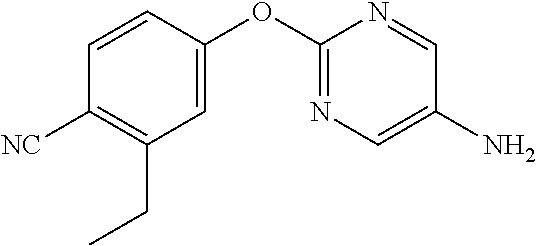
C1=CC(OC2=NC=C(N)C=N2)=CC(CC)=C1[NC]
